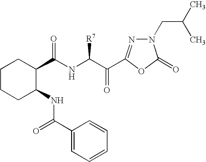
N1(CC(C)C)N=C(C(C(NC(C2CCCCC2NC(C2=CC=CC=C2)=O)=O)[R7])=O)OC1=O
